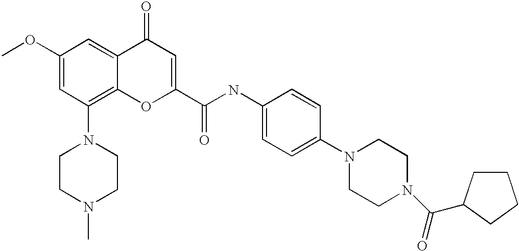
C1(OC)=CC(N2CCN(C)CC2)=C2C(=C1)C(=O)C=C(C(NC1=CC=C(N3CCN(C(=O)C4CCCC4)CC3)C=C1)=O)O2
